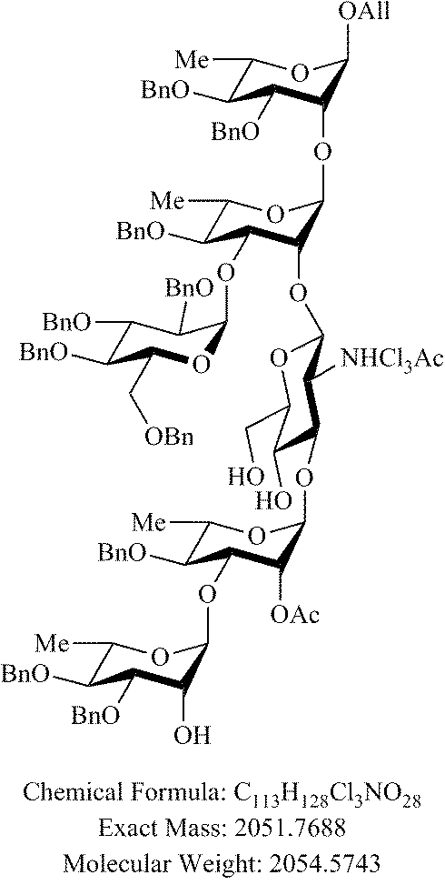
C1([Me])C([BnO])C(OC2OC(C[OBn])C([BnO])C([BnO])C2[BnO])C(OC2OC(CO)C(O)C(OC3C([OAc])C(OC4C(O)C([BnO])C([BnO])C([Me])O4)C([BnO])C([Me])O3)C2[NHCl3Ac])C(OC2C([OAll])OC([Me])C([BnO])C2[BnO])O1
